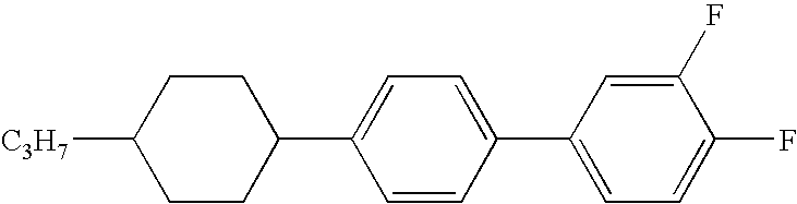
C1([C3H7])CCC(C2=CC=C(C3=CC=C(F)C(F)=C3)C=C2)CC1
